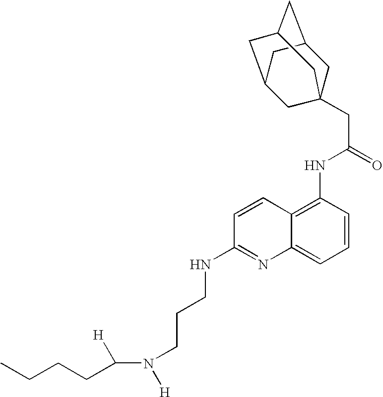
C([H])(N([H])CCCNC1=NC2=CC=CC(NC(CC34CC5CC(CC(C3)C5)C4)=O)=C2C=C1)CCCC
